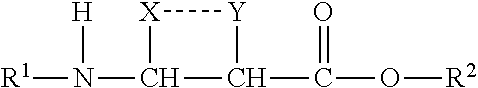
[R1]N([H])C1C(C(O[R2])=O)[Y][X]1
